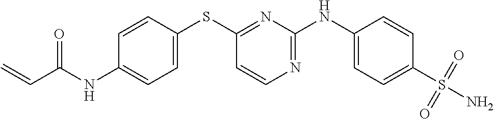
C1=CC(SC2=NC(NC3=CC=C(S(N)(=O)=O)C=C3)=NC=C2)=CC=C1NC(C=C)=O
